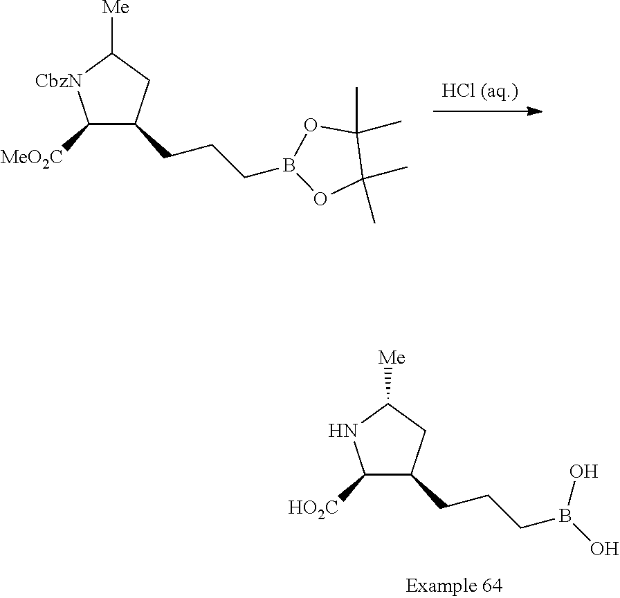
[HCl (aq.)].C1([MeO2C])C(CCCB2OC(C)(C)C(C)(C)O2)CC([Me])[CbzN]1.C1([HO2C])C(CCCB(O)O)CC([Me])N1
